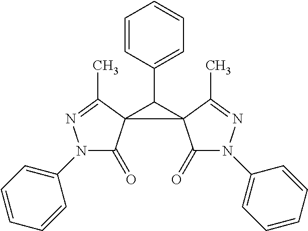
C1=CC(C2C3(C(=O)N(C4=CC=CC=C4)N=C3C)C23C(=O)N(C2=CC=CC=C2)N=C3C)=CC=C1
